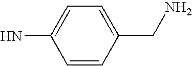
C1=CC(CN)=CC=C1N
